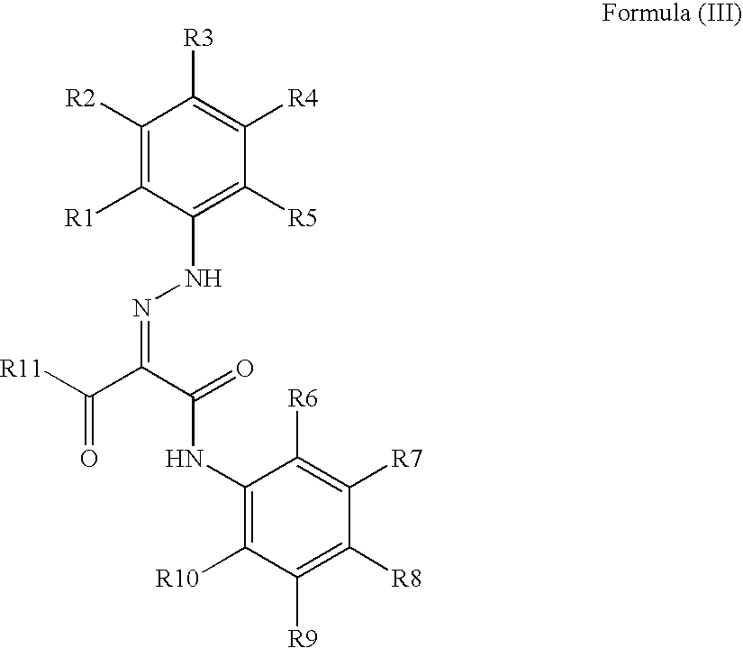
[R11]C(C(C(=O)NC1=C([R10])C([R9])=C([R8])C([R7])=C1[R6])=NNC1=C([R5])C([R4])=C([R3])C([R2])=C1[R1])=O
